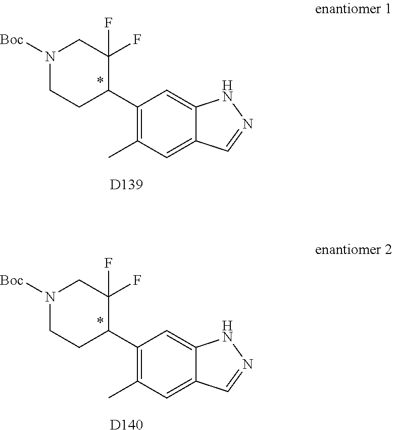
C1(C2C(F)(F)CN([Boc])CC2)=C(C)C=C2C(=C1)NN=C2.[D139].C1(C2C(F)(F)CN([Boc])CC2)=C(C)C=C2C(=C1)NN=C2.[D140]
